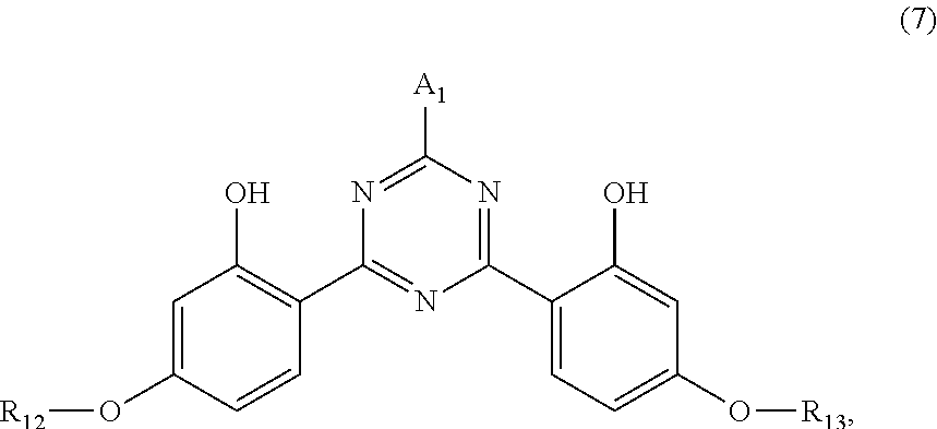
C1(C2=CC=C(O[R13])C=C2O)=NC([A1])=NC(C2=C(O)C=C(O[R12])C=C2)=N1
